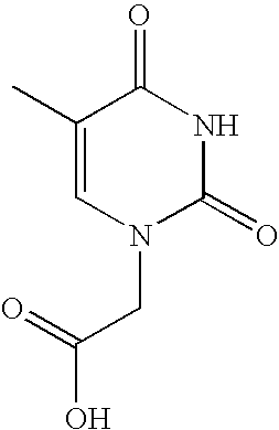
C1(C)=CN(CC(=O)O)C(=O)NC1=O
